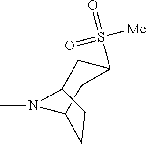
CN1C2CC(S(=O)([Me])=O)CC1CC2
